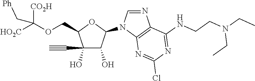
N1(C2OC(COC([CO2H])([HO2C])C[Ph])C(C#C)(O)C2O)C=NC2=C1N=C(Cl)N=C2NCCN(CC)CC
